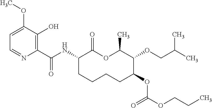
C1(C(NC2C(=O)OC(C)C(OCC(C)C)C(OC(OCCC)=O)CCCC2)=O)=C(O)C(OC)=CC=N1
